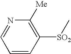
C1([Me])=C([SO2]C)C=CC=N1
